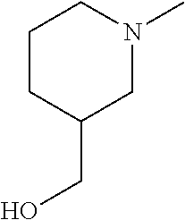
C1N(C)CCCC1CO
